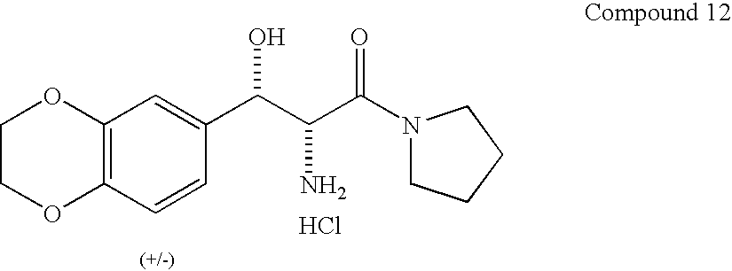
O1C2=C(C=C(C(C(C(N3CCCC3)=O)N)O)C=C2)OCC1.Cl
